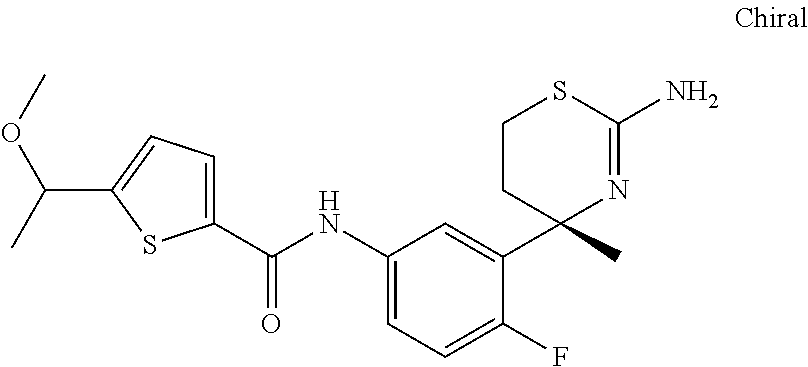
C1=C(C(NC2=CC=C(F)C(C3(C)N=C(N)SCC3)=C2)=O)SC(C(OC)C)=C1
